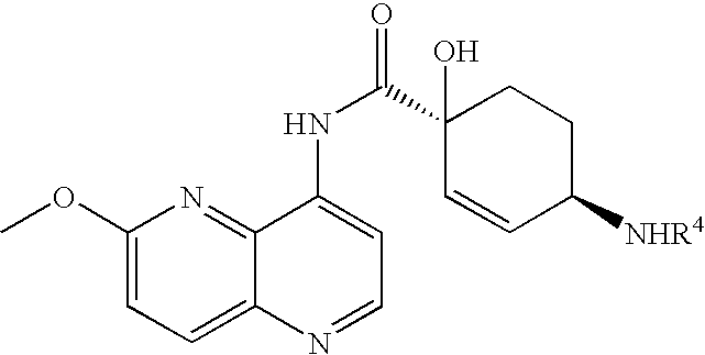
C1(OC)=CC=C2C(=N1)C(NC(=O)C1(O)C=CC([NHR4])CC1)=CC=N2
